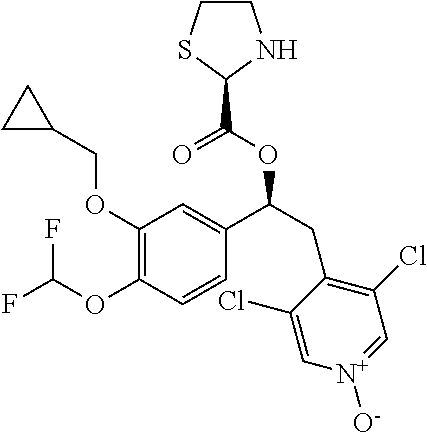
C1(OCC2CC2)=C(OC(F)F)C=CC(C(CC2=C(Cl)C=[N+]([O-])C=C2Cl)OC(C2NCCS2)=O)=C1
